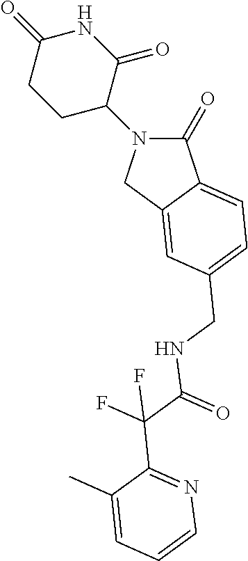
C1(=O)N(C2CCC(=O)NC2=O)CC2=CC(CNC(=O)C(F)(F)C3=NC=CC=C3C)=CC=C12
